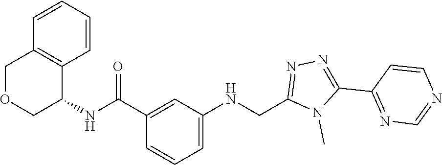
N1=C(C2=NN=C(CNC3=CC=CC(C(NC4C5=C(COC4)C=CC=C5)=O)=C3)N2C)C=CN=C1
